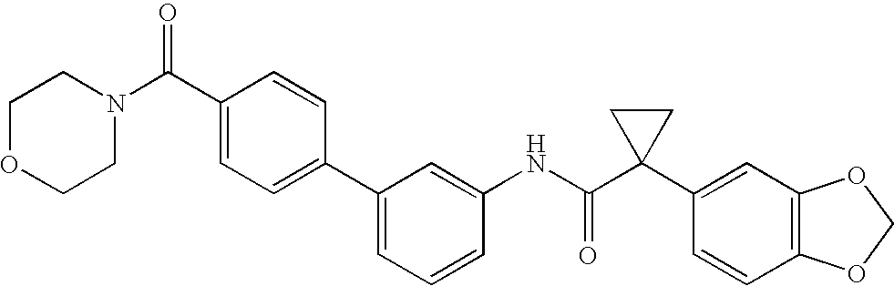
C1(NC(C2(C3=CC4=C(C=C3)OCO4)CC2)=O)=CC(C2=CC=C(C(N3CCOCC3)=O)C=C2)=CC=C1
